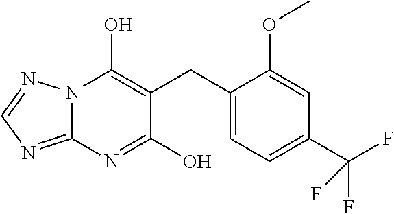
N12C(=NC=N1)N=C(O)C(CC1=CC=C(C(F)(F)F)C=C1OC)=C2O
